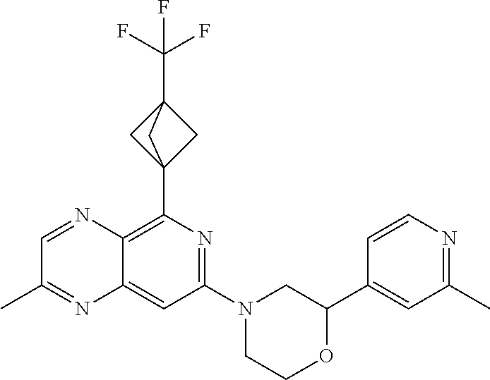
C12(C3=C4C(=CC(N5CCOC(C6=CC(C)=NC=C6)C5)=N3)N=C(C)C=N4)CC(C(F)(F)F)(C1)C2
